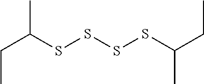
C(SSSSC(CC)C)(CC)C
